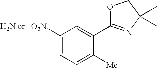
C1([O2N])=CC=C([Me])C(C2=NC(C)(C)CO2)=C1
